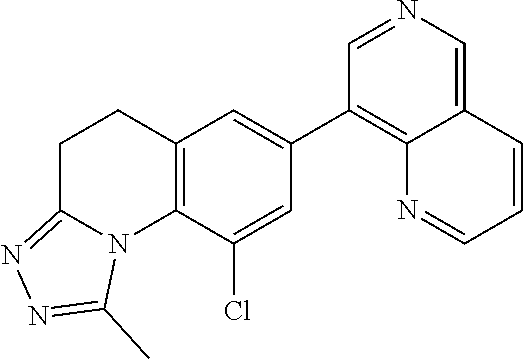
C12=C(C(Cl)=CC(C3=C4C(=CN=C3)C=CC=N4)=C1)N1C(=NN=C1C)CC2
